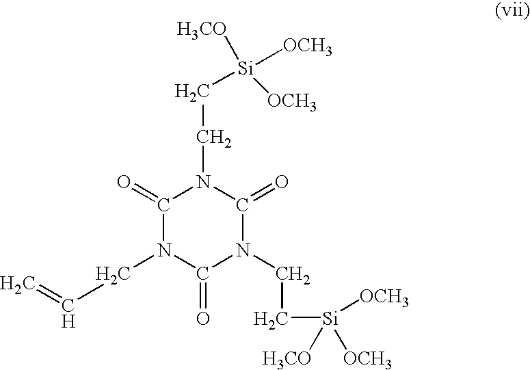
C1(=O)N(CC=C)C(=O)N(CC[Si]([H3CO])([OCH3])[OCH3])C(=O)N1CC[Si]([OCH3])([OCH3])[H3CO]
